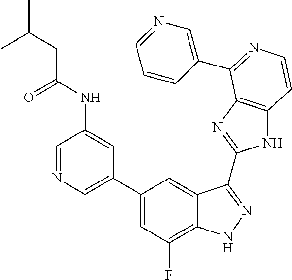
C1(C2=CN=CC(NC(=O)CC(C)C)=C2)=CC(F)=C2C(=C1)C(C1=NC3=C(N1)C=CN=C3C1=CN=CC=C1)=NN2
